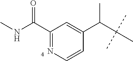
CNC(C1=NC=CC(C(C(C)(C)C)C)=C1)=O
